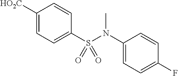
C1([HO2C])=CC=C(S(N(C2=CC=C(F)C=C2)C)(=O)=O)C=C1
